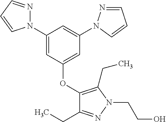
C1(OC2=CC(N3N=CC=C3)=CC(N3N=CC=C3)=C2)=C(CC)N(CCO)N=C1CC
